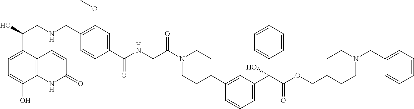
C(C(N1CCC(C2=CC(C(C(=O)OCC3CCN(CC4=CC=CC=C4)CC3)(C3=CC=CC=C3)O)=CC=C2)=CC1)=O)NC(C1=CC(OC)=C(CNCC(O)C2=CC=C(O)C3=C2C=CC(=O)N3)C=C1)=O
